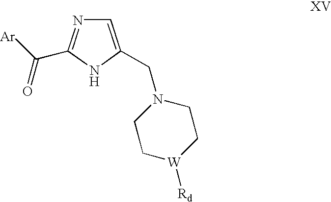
N1C(CN2CC[W]([Rd])CC2)=CN=C1C([Ar])=O
